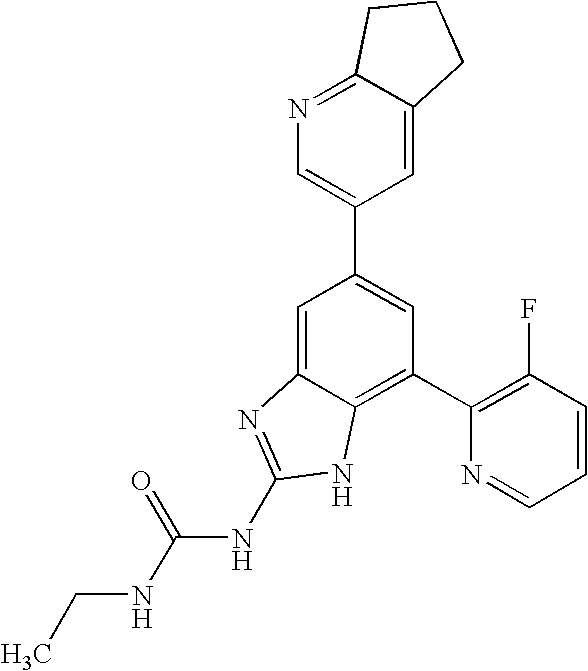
C1=C2C(=C(C3=C(F)C=CC=N3)C=C1C1=CN=C3C(=C1)CCC3)NC(NC(NCC)=O)=N2
